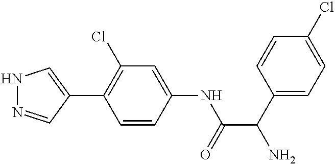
N1N=CC(C2=C(Cl)C=C(NC(C(C3=CC=C(Cl)C=C3)N)=O)C=C2)=C1
